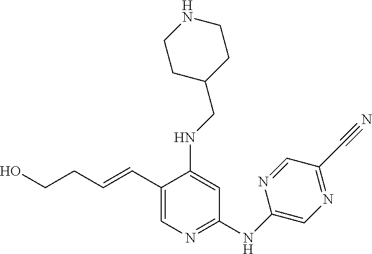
C1(C=CCCO)=CN=C(NC2=CN=C(C#N)C=N2)C=C1NCC1CCNCC1
